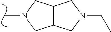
CN1CC2C(C1)CN(CC)C2
